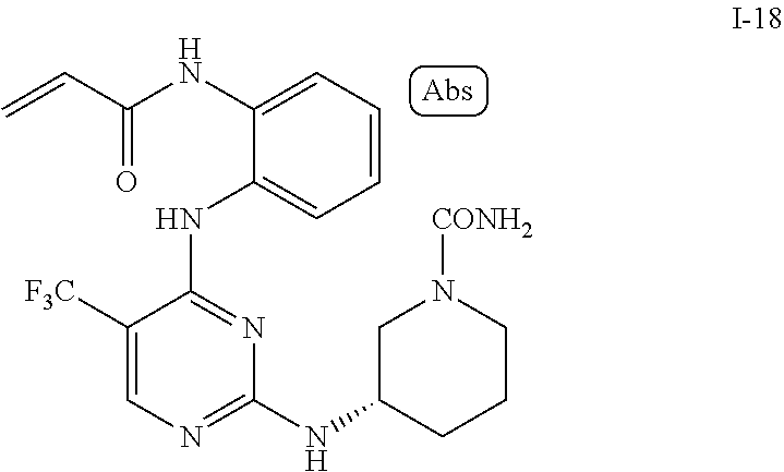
C1=CC=C(NC(C=C)=O)C(NC2=NC(NC3CCCN([CONH2])C3)=NC=C2[F3C])=C1
